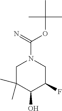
O(C(=N)N1CC(C)(C)C(O)C(F)C1)C(C)(C)C
